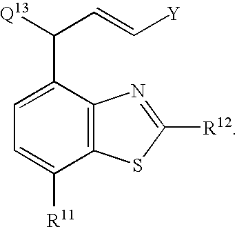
C1(C([Q13])C=C[Y])=CC=C([R11])C2=C1N=C([R12])S2
